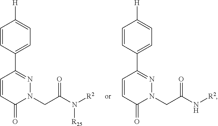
N1=C(C2=CC=C([H])C=C2)C=CC(=O)N1CC(=O)N[R2].N1=C(C2=CC=C([H])C=C2)C=CC(=O)N1CC(=O)N([R2])[R25]
